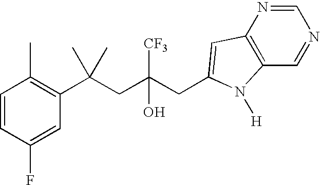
C1=CC(F)=CC(C(CC(CC2=CC3=C(C=NC=N3)N2[H])([CF3])O)(C)C)=C1C
